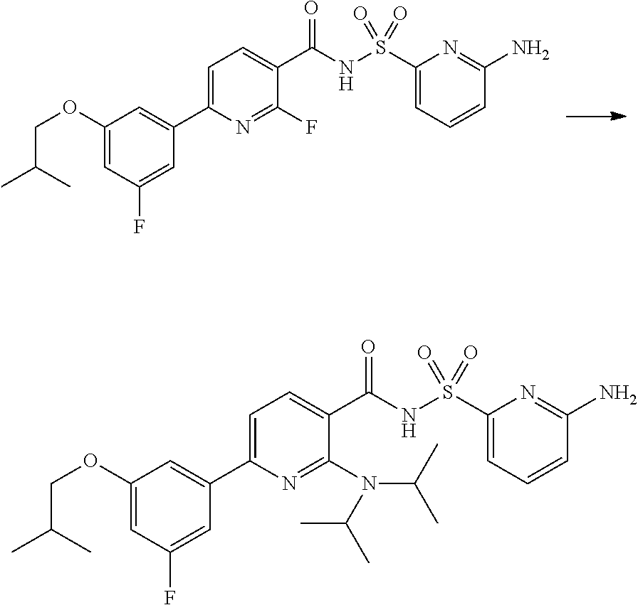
C1=C(C2=CC(OCC(C)C)=CC(F)=C2)N=C(F)C(C(NS(C2=CC=CC(N)=N2)(=O)=O)=O)=C1.C1=C(C2=CC(OCC(C)C)=CC(F)=C2)N=C(N(C(C)C)C(C)C)C(C(NS(C2=CC=CC(N)=N2)(=O)=O)=O)=C1
